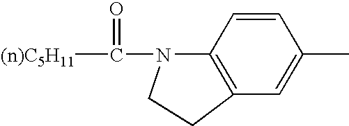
[(n)C5H11]C(=O)N1C2=C(C=C(C)C=C2)CC1
